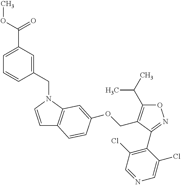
C12=C(C=CC(OCC3=C(C(C)C)ON=C3C3=C(Cl)C=NC=C3Cl)=C1)C=CN2CC1=CC(C(=O)OC)=CC=C1
